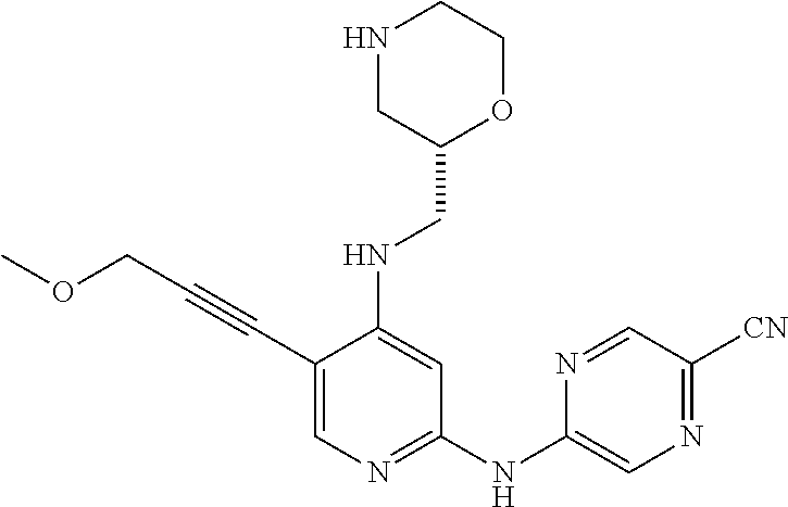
N1CC(CNC2=CC(NC3=CN=C([CN])C=N3)=NC=C2C#CCOC)OCC1
